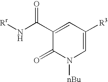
C1(=O)N([nBu])C=C([R3])C=C1C(N[Rr])=O
